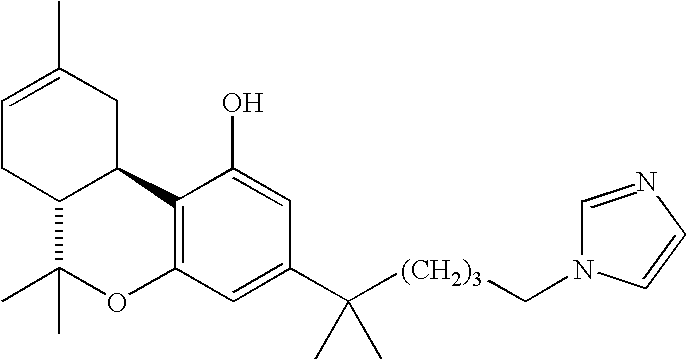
C1=C(C)CC2C(C1)C(C)(C)OC1=C2C(O)=CC(C([(CH2)3]CN2C=NC=C2)(C)C)=C1
